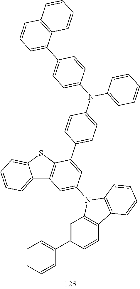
C12=CC=CC=C1SC1=C2C=C(N2C3=C(C=CC(C4=CC=CC=C4)=C3)C3=C2C=CC=C3)C=C1C1=CC=C(N(C2=CC=CC=C2)C2=CC=C(C3=CC=CC4=C3C=CC=C4)C=C2)C=C1
